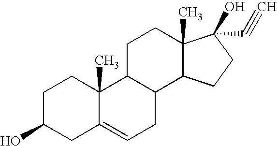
C1C(O)CC2=CCC3C(C2(C)C1)CCC1(C)C3CCC1(O)C#C
